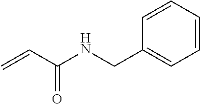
N(CC1=CC=CC=C1)C(C=C)=O
